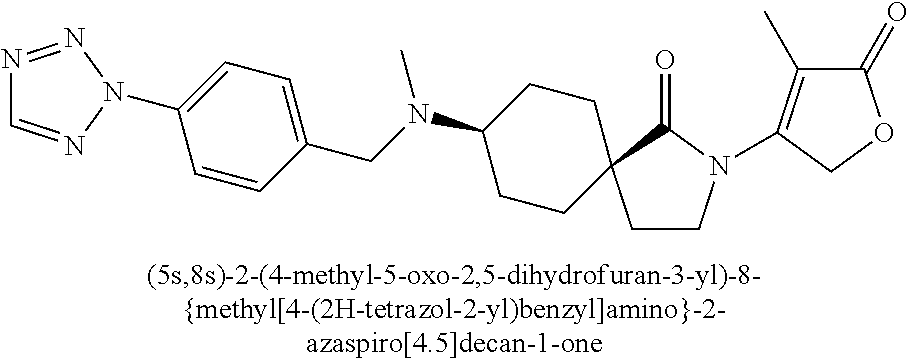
C1(N(CC2=CC=C(N3N=CN=N3)C=C2)C)CCC2(CC1)CCN(C1=C(C)C(=O)OC1)C2=O
